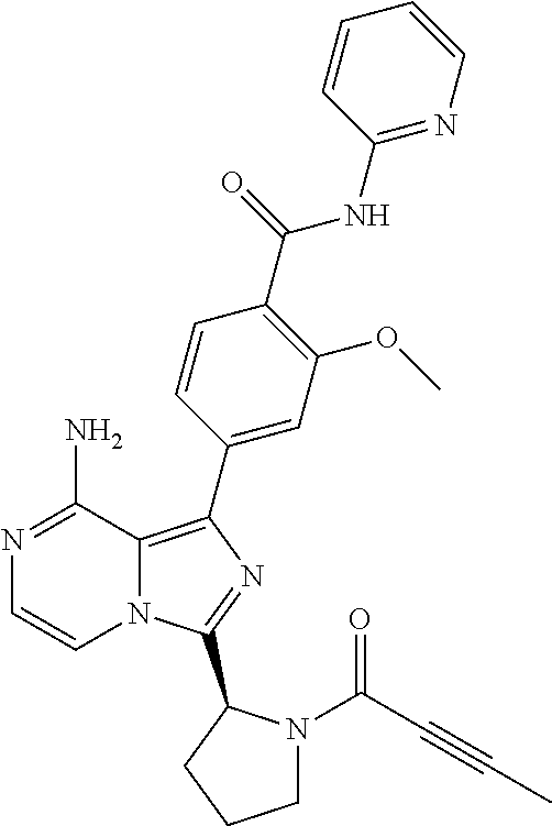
N12C(=C(C3=CC(OC)=C(C(NC4=NC=CC=C4)=O)C=C3)N=C1C1N(C(C#CC)=O)CCC1)C(N)=NC=C2
